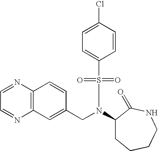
C12=C(C=C(CN(C3CCCCNC3=O)S(=O)(=O)C3=CC=C(Cl)C=C3)C=C1)N=CC=N2
